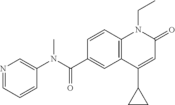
C1(N(C(C2=CC3=C(C=C2)N(CC)C(=O)C=C3C2CC2)=O)C)=CN=CC=C1
